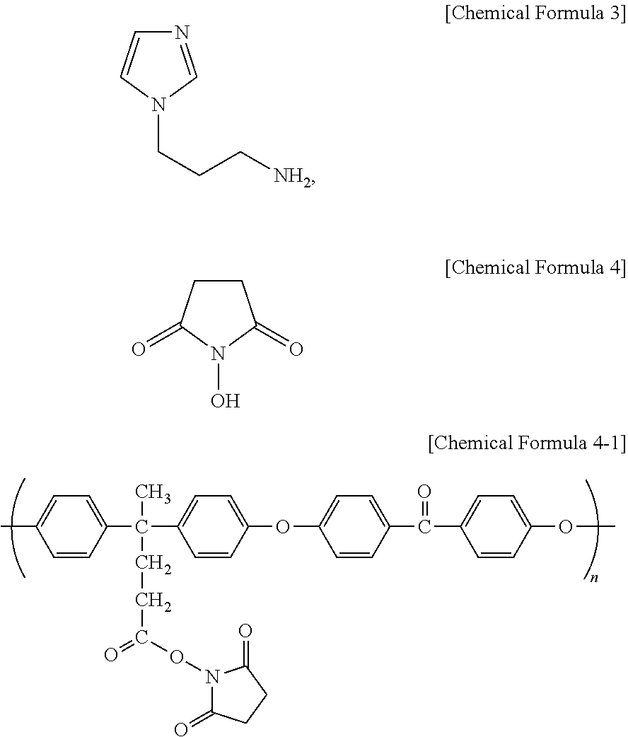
C1=CC(C(C2=CC=C(OC3=CC=C(C(C4=CC=C(OC)C=C4)=O)C=C3)C=C2)(C)CCC(=O)ON2C(=O)CCC2=O)=CC=C1C.N1=CN(CCC[NH2])C=C1.C1CC(=O)N(O)C1=O
